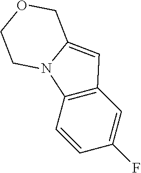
C1=CC(F)=CC2=C1N1C(=C2)COCC1
